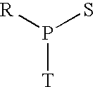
[T]P([R])S
